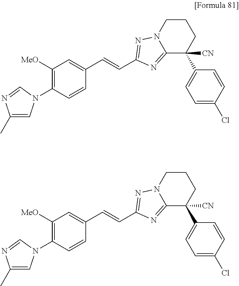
C1=C(C=CC2=NN3CCCC(C4=CC=C(Cl)C=C4)([CN])C3=N2)C=CC(N2C=C(C)N=C2)=C1[MeO].C1=C(C=CC2=NN3CCCC(C4=CC=C(Cl)C=C4)([CN])C3=N2)C=CC(N2C=C(C)N=C2)=C1[MeO]
